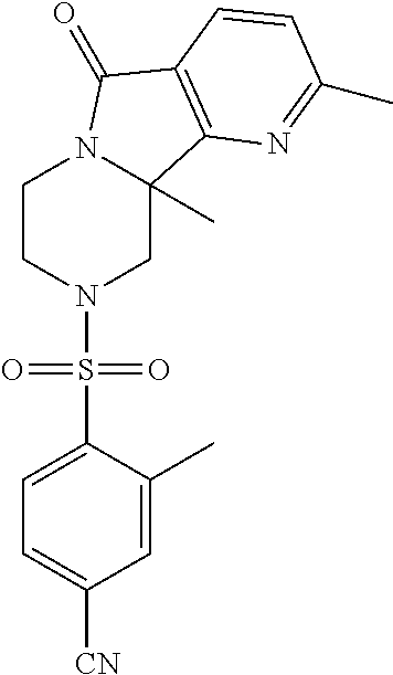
C1CN(S(C2=CC=C([CN])C=C2C)(=O)=O)CC2(C)N1C(=O)C1=C2N=C(C)C=C1
